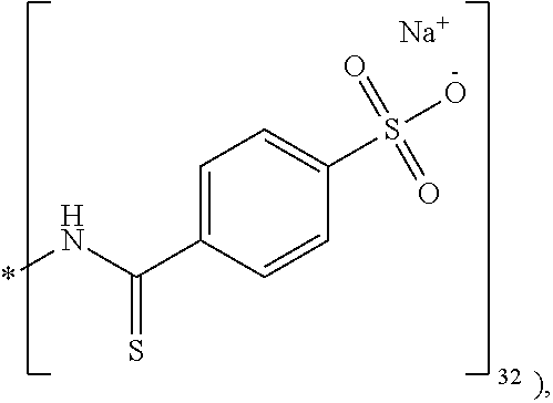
C1=C(C(N*)=S)C=CC(S(O)(=O)=O)=C1.[Na]
